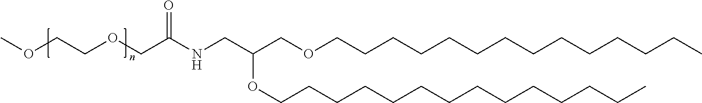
N(CC(COCCCCCCCCCCCCCC)OCCCCCCCCCCCCCC)C(COCCOC)=O
